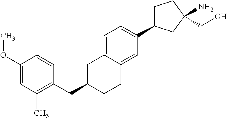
C1C(C2=CC=C3C(=C2)CCC(CC2=C(C)C=C(OC)C=C2)C3)CC(N)(CO)C1
